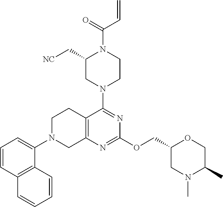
C12=C(N=C(OCC3CN(C)C(C)CO3)N=C1N1CCN(C(C=C)=O)C(C[NC])C1)CN(C1=CC=CC3=C1C=CC=C3)CC2
